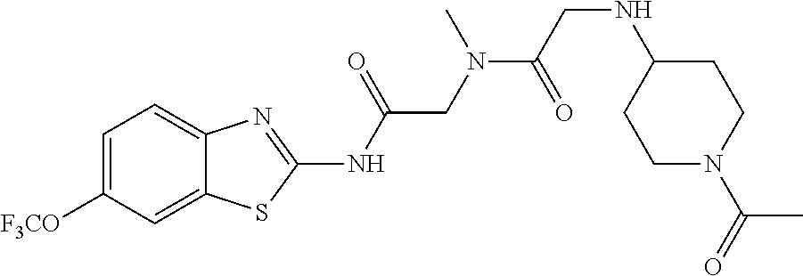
C1=C([F3CO])C=C2C(=C1)N=C(NC(CN(C(CNC1CCN(C(C)=O)CC1)=O)C)=O)S2
